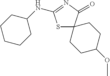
S1C2(C(=O)N=C1NC1CCCCC1)CCC(OC)CC2
